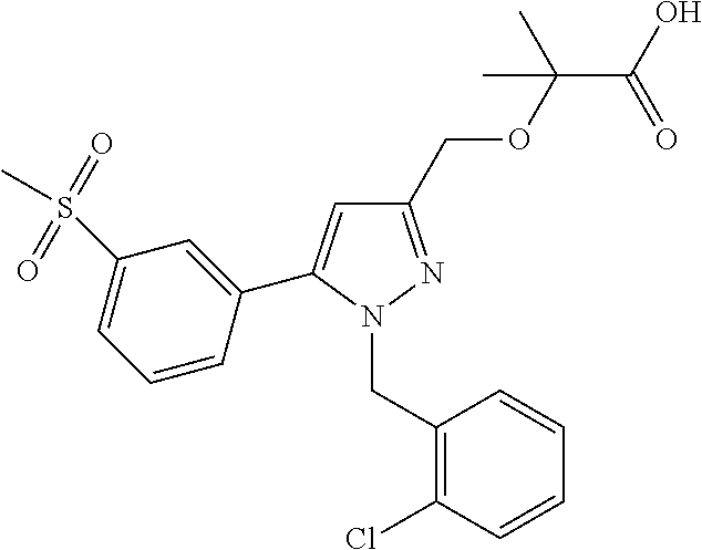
C1(COC(C(=O)O)(C)C)=NN(CC2=C(Cl)C=CC=C2)C(C2=CC(S(C)(=O)=O)=CC=C2)=C1
